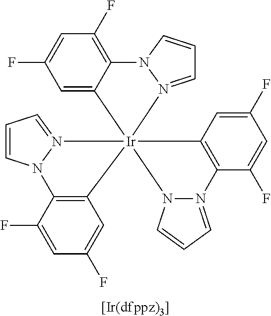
C12=C(F)C=C(F)C=C1[Ir]13(N4=CC=CN24)(N2=CC=CN2C2=C1C=C(F)C=C2F)C1=C(C(F)=CC(F)=C1)N1=CC=CN31
